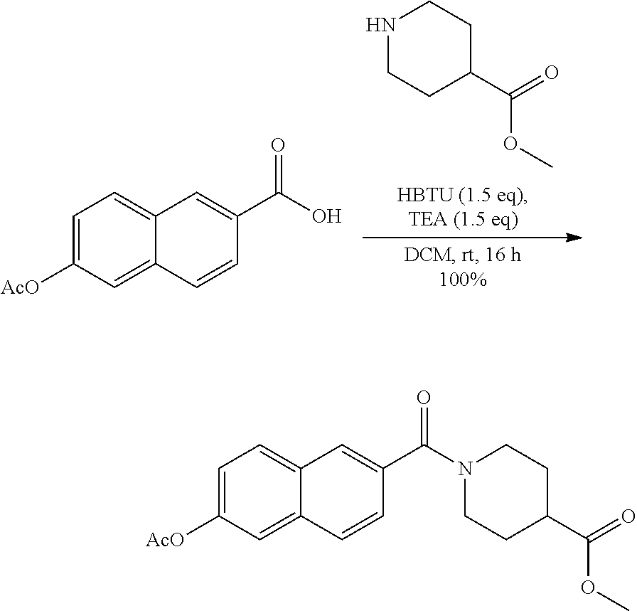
N1CCC(C(=O)OC)CC1.C1=C([AcO])C=C2C(=C1)C=C(C(O)=O)C=C2.C1=C([AcO])C=C2C(=C1)C=C(C(N1CCC(C(=O)OC)CC1)=O)C=C2
